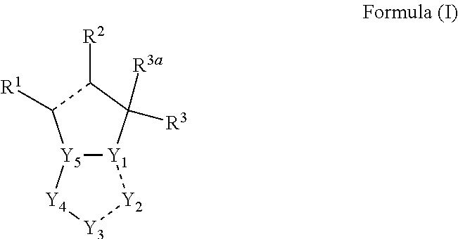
[Y5]12[Y1](C([R3a])([R3])C([R2])C1[R1])[Y2][Y3][Y4]2
